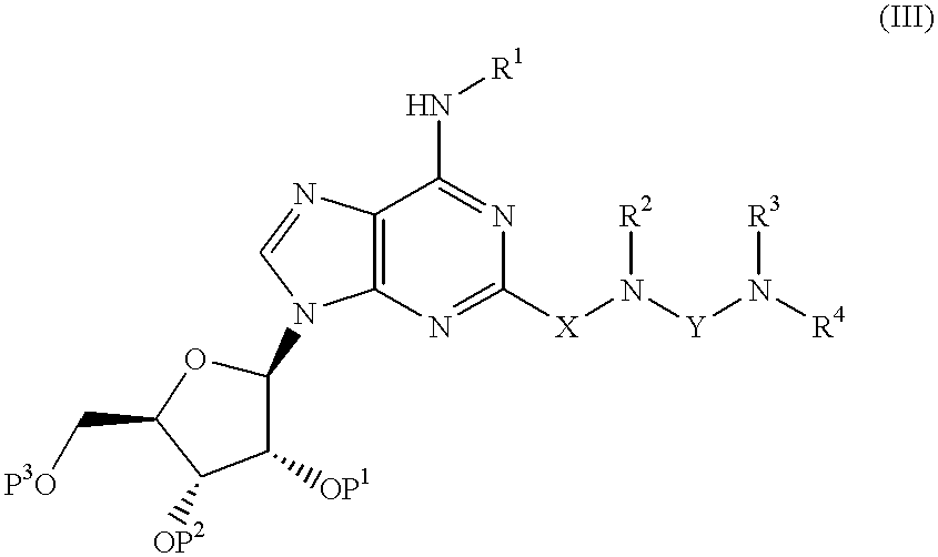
C1(N2C3=C(C(N[R1])=NC([X]N([Y]N([R4])[R3])[R2])=N3)N=C2)OC(C[P3O])C([OP2])C1[OP1]
